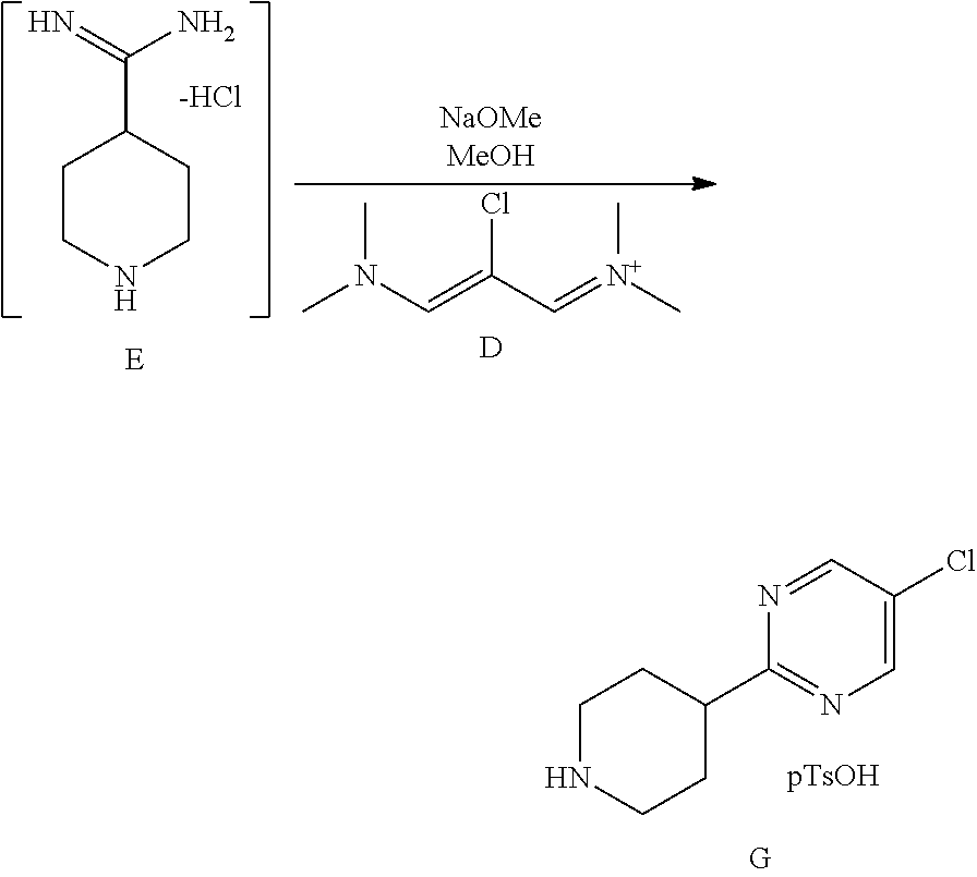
C1NCCC(C2=NC=C(Cl)C=N2)C1.C1CNCCC1C(=N)N.[-HCl].CN(C=C(C=[N+](C)C)Cl)C.[D]
